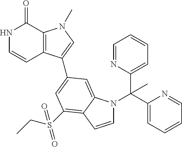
N1C=CC2=C(C1=O)N(C)C=C2C1=CC(S(CC)(=O)=O)=C2C(=C1)N(C(C1=CC=CC=N1)(C1=CC=CC=N1)C)C=C2
